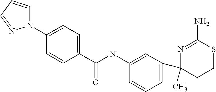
C1CSC(N)=NC1(C1=CC=CC(NC(C2=CC=C(N3C=CC=N3)C=C2)=O)=C1)C
